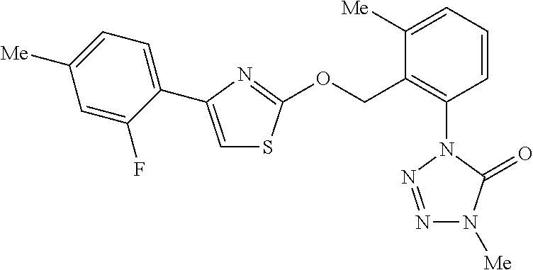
C1=CC=C([Me])C(COC2=NC(C3=CC=C([Me])C=C3F)=CS2)=C1N1N=NN([Me])C1=O
